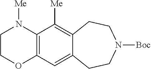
C12=C(C([Me])=C3C(=C1)CCN([Boc])CC3)N([Me])CCO2
